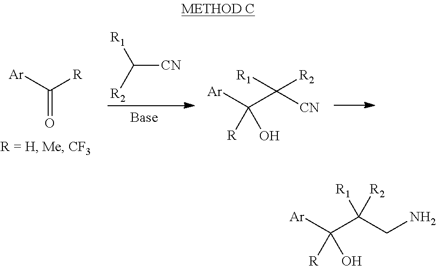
C([R])([Ar])=O.C([CN])([R2])[R1].C(C([CN])([R2])[R1])([Ar])(O)[R].C(C(CN)([R2])[R1])([Ar])(O)[R]
